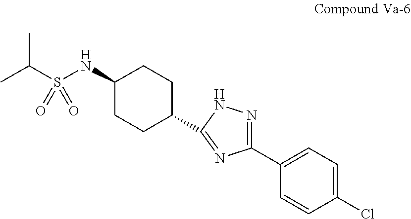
C1(Cl)=CC=C(C2=NNC(C3CCC(NS(C(C)C)(=O)=O)CC3)=N2)C=C1
